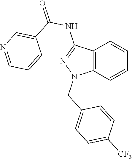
C12=C(C=CC=C1)N(CC1=CC=C([CF3])C=C1)N=C2NC(=O)C1=CN=CC=C1
